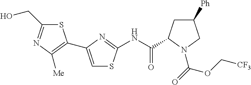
S1C(CO)=NC([Me])=C1C1=CSC(NC(=O)C2CC([Ph])CN2C(OC[CF3])=O)=N1
